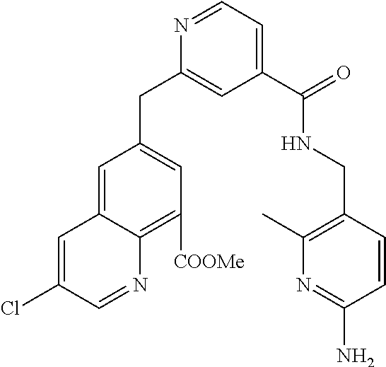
C1=C(Cl)C=NC2=C([COOMe])C=C(CC3=CC(C(NCC4=C(C)N=C(N)C=C4)=O)=CC=N3)C=C12
